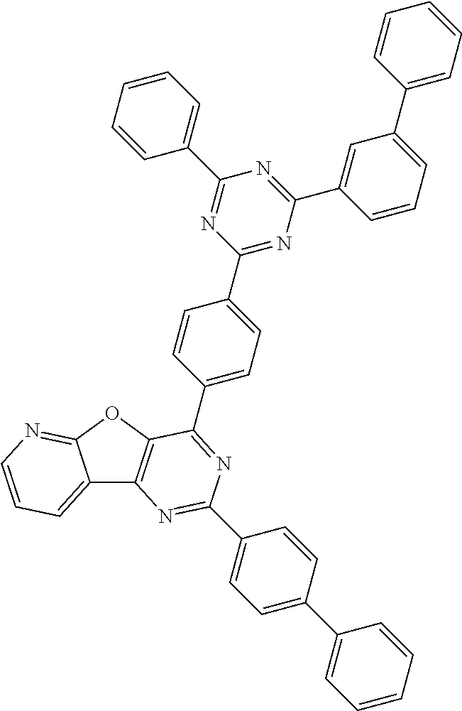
C12=CC=CN=C1OC1=C2N=C(C2=CC=C(C3=CC=CC=C3)C=C2)N=C1C1=CC=C(C2=NC(C3=CC(C4=CC=CC=C4)=CC=C3)=NC(C3=CC=CC=C3)=N2)C=C1
